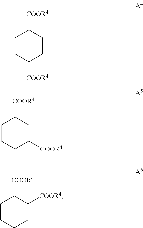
C1CC([COOR4])CCC1[COOR4].C1CCC([COOR4])CC1[COOR4].C1CCCC([COOR4])C1[COOR4]
